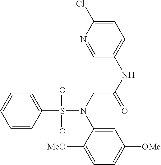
C1=C(S(=O)(=O)N(CC(NC2=CC=C(Cl)N=C2)=O)C2=CC([OMe])=CC=C2[MeO])C=CC=C1
